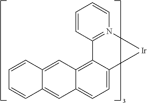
C12=CC=C3C(=C1C=C1C(=C2)C=CC=C1)C1=N(C=CC=C1)[Ir]3
